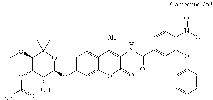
O(C1=C([N+]([O-])=O)C=CC(C(=O)NC2=C(O)C3=CC=C(OC4OC(C)(C)C(OC)C(OC(N)=O)C4O)C(C)=C3OC2=O)=C1)C1=CC=CC=C1
